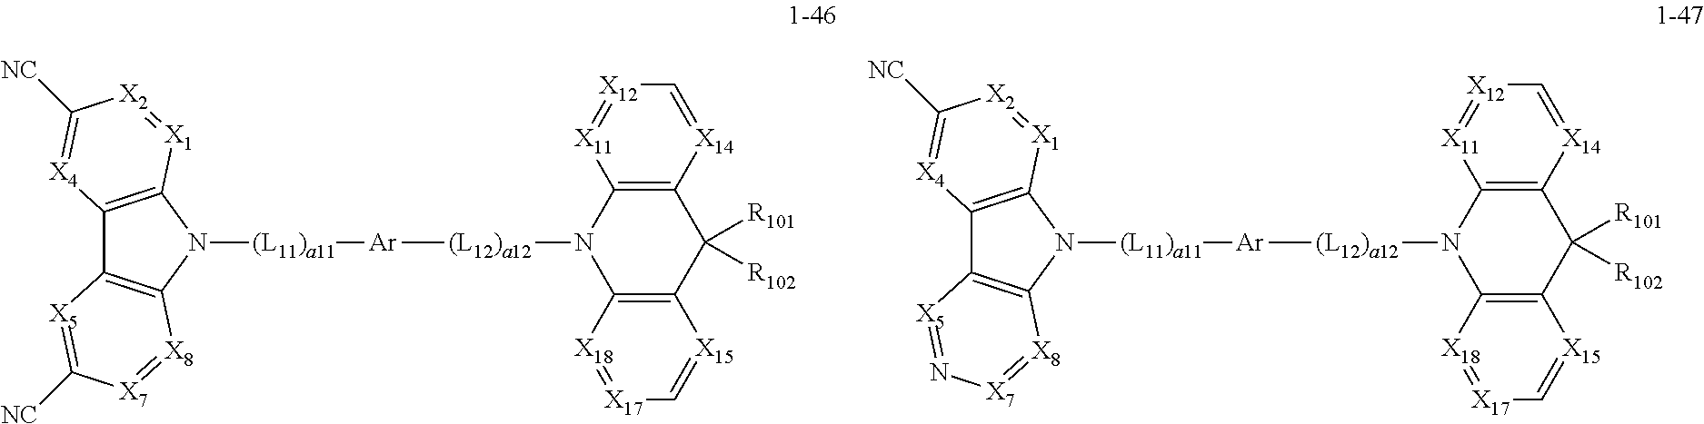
C12=C(N([(L11)a11][Ar][(L12)a12]N3C4=C([X15]=C[X17]=[X18]4)C([R101])([R102])C4=C3[X11]=[X12]C=[X14]4)C3=C1[X5]=C([NC])[X7]=[X8]3)[X1]=[X2]C([NC])=[X4]2.C12=C(N([(L11)a11][Ar][(L12)a12]N3C4=C([X15]=C[X17]=[X18]4)C([R101])([R102])C4=C3[X11]=[X12]C=[X14]4)C3=C1[X5]=N[X7]=[X8]3)[X1]=[X2]C([NC])=[X4]2
